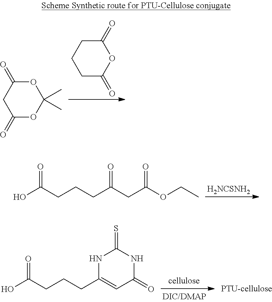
C1C(=O)OC(=O)CC1.C1(=O)OC(C)(C)OC(=O)C1.[H2NCSNH2].OC(CCCC(CC(OCC)=O)=O)=O.OC(CCCC1=CC(=O)NC(=S)N1)=O
